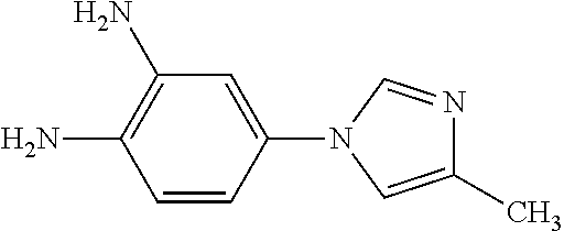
C1=CC(N2C=C(C)N=C2)=CC(N)=C1N
